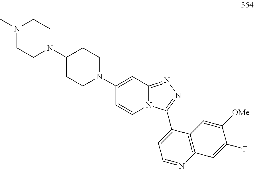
C1(N2CCC(N3CCN(C)CC3)CC2)=CC2=NN=C(C3=CC=NC4=C3C=C([OMe])C(F)=C4)N2C=C1
